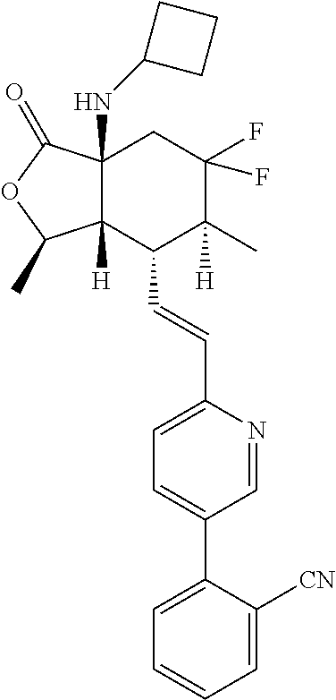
C1=C([CN])C(C2=CC=C(C=CC3C4([H])C(NC5CCC5)(CC(F)(F)C3(C)[H])C(=O)OC4C)N=C2)=CC=C1
